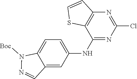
C1(Cl)=NC2=C(C(NC3=CC=C4C(=C3)C=NN4[Boc])=N1)SC=C2
